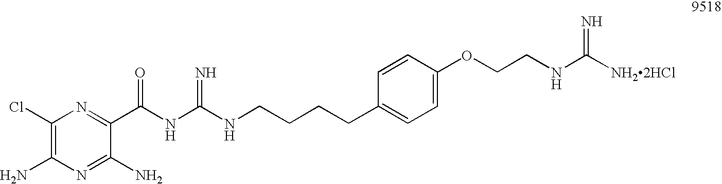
C1(Cl)=C(N)N=C(N)C(C(NC(NCCCCC2=CC=C(OCCNC([NH22HCl])=N)C=C2)=N)=O)=N1
